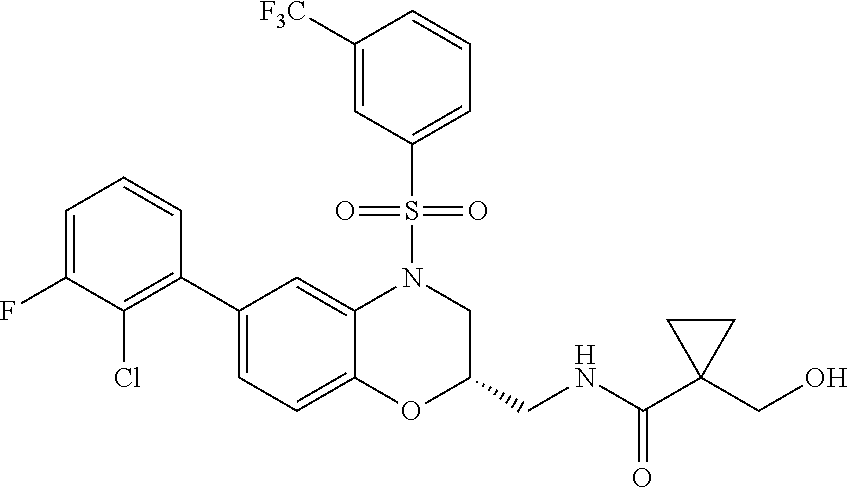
C1=C(F)C(Cl)=C(C2=CC=C3C(=C2)N(S(C2=CC=CC([F3C])=C2)(=O)=O)CC(CNC(=O)C2(CO)CC2)O3)C=C1
